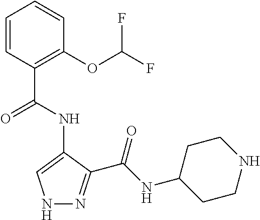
N1N=C(C(NC2CCNCC2)=O)C(NC(C2=C(OC(F)F)C=CC=C2)=O)=C1
